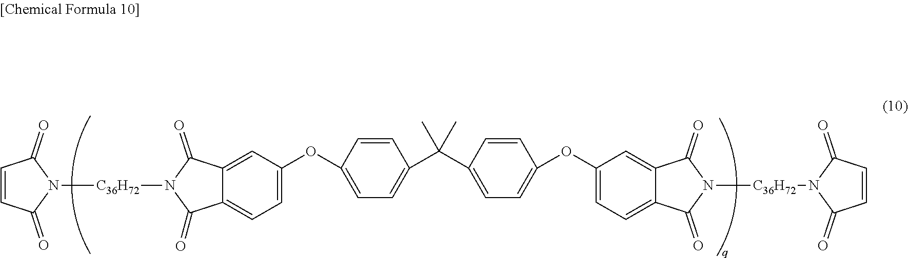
C1=CC(=O)N([C36H72]N2C(=O)C3=CC=C(OC4=CC=C(C(C)(C)C5=CC=C(OC6=CC=C7C(=C6)C(=O)N([C36H72]N6C(=O)C=CC6=O)C7=O)C=C5)C=C4)C=C3C2=O)C1=O
